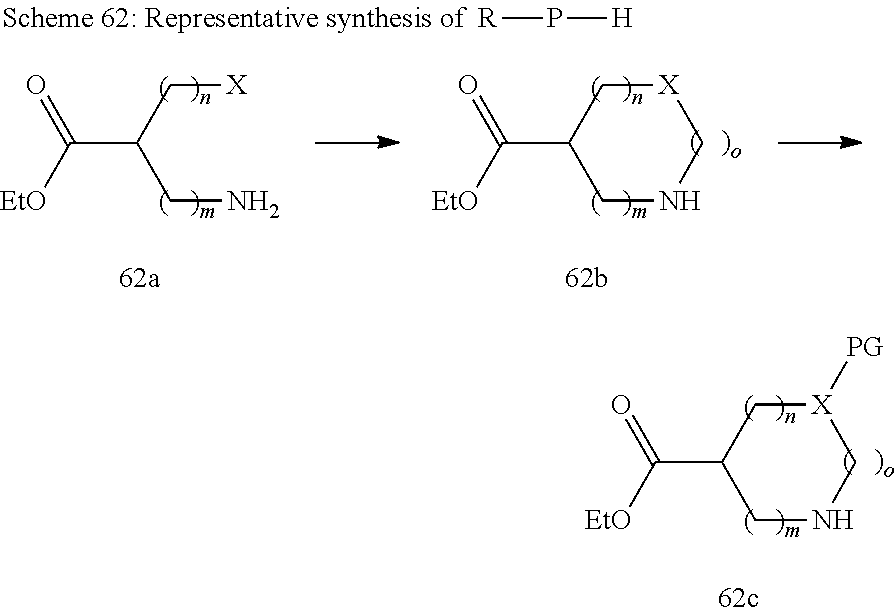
C(C1C[X]CNC1)([EtO])=O.C(C(C[X])CN)([EtO])=O.[R]P[H].C(C1C[X]([PG])CNC1)([EtO])=O
